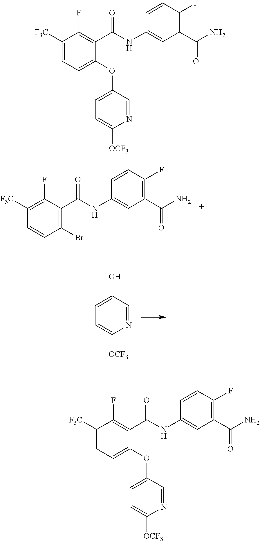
C1=C(O)C=NC([OCF3])=C1.C1([F3C])=C(F)C(C(NC2=CC(C(N)=O)=C(F)C=C2)=O)=C(Br)C=C1.C1([F3C])=CC=C(OC2=CC=C([OCF3])N=C2)C(C(NC2=CC(C(N)=O)=C(F)C=C2)=O)=C1F.C1([F3C])=CC=C(OC2=CC=C([OCF3])N=C2)C(C(NC2=CC(C(N)=O)=C(F)C=C2)=O)=C1F
